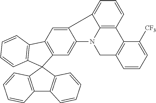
C12=CC3=C(C=C1N1C4=C(C=CC=C24)C2=C(C1)C=CC=C2[CF3])C1(C2=C3C=CC=C2)C2=C(C3=C1C=CC=C3)C=CC=C2
